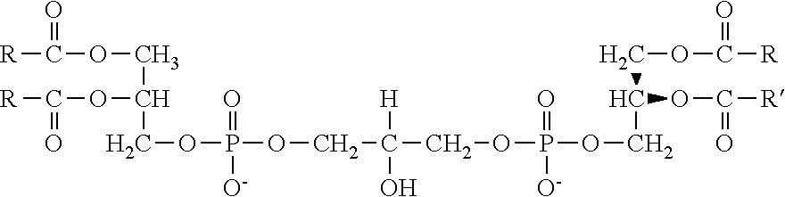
[R]C(OCC(COP(=O)([O-])OCC(COP(=O)([O-])OCC(OC(=O)[R])COC(=O)[R])([H])O)OC(=O)[R])=O
